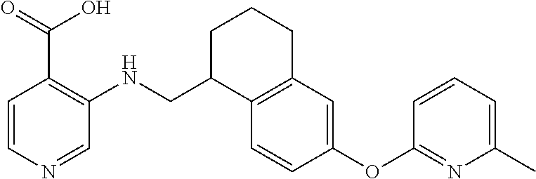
C1=CC(OC2=NC(C)=CC=C2)=CC2=C1C(CNC1=C(C(O)=O)C=CN=C1)CCC2
